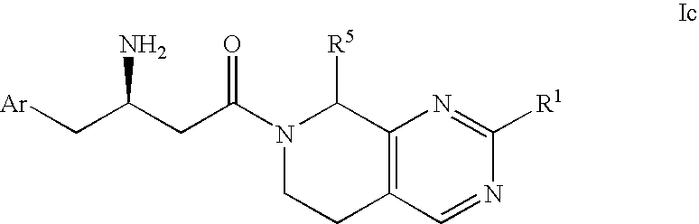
C12=C(C=NC([R1])=N1)CCN(C(CC(C[Ar])N)=O)C2[R5]
